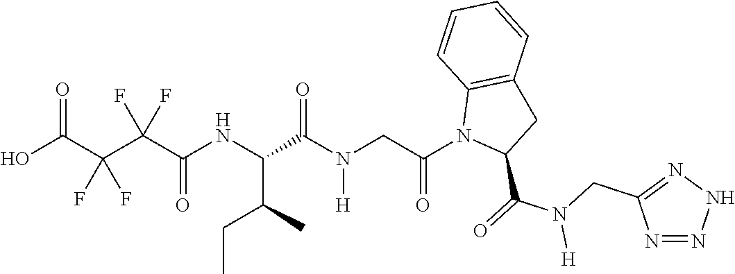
O=C(C(C(C(NC(C(C)CC)C(N([H])CC(N1C(C(=O)N(CC2=NNN=N2)[H])CC2=C1C=CC=C2)=O)=O)=O)(F)F)(F)F)O
